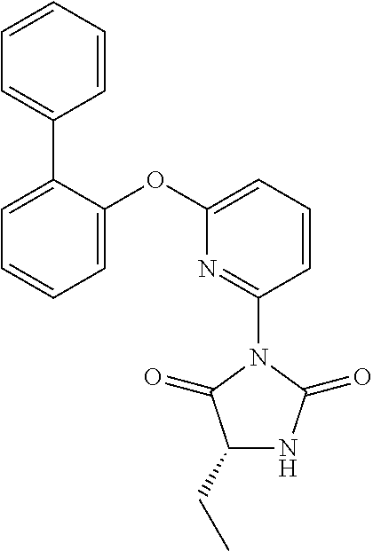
C1=C(OC2=CC=CC(N3C(=O)C(CC)NC3=O)=N2)C(C2=CC=CC=C2)=CC=C1
